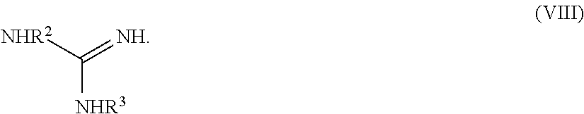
[NHR2]C(=[NH])[NHR3]
